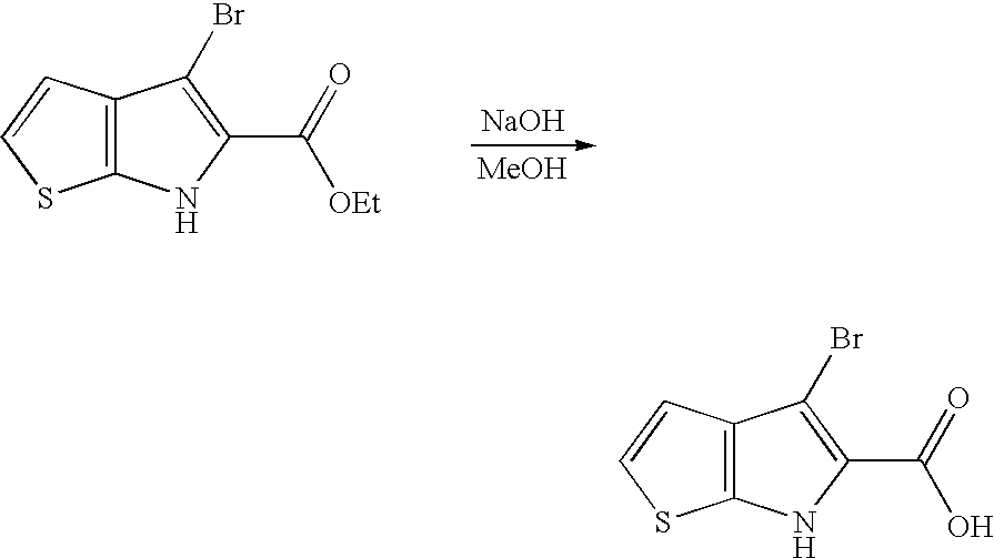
[NaOH].[MeOH].C12=C(C=CS1)C(Br)=C(C(=O)[OEt])N2.C12=C(C=CS1)C(Br)=C(C(=O)O)N2
